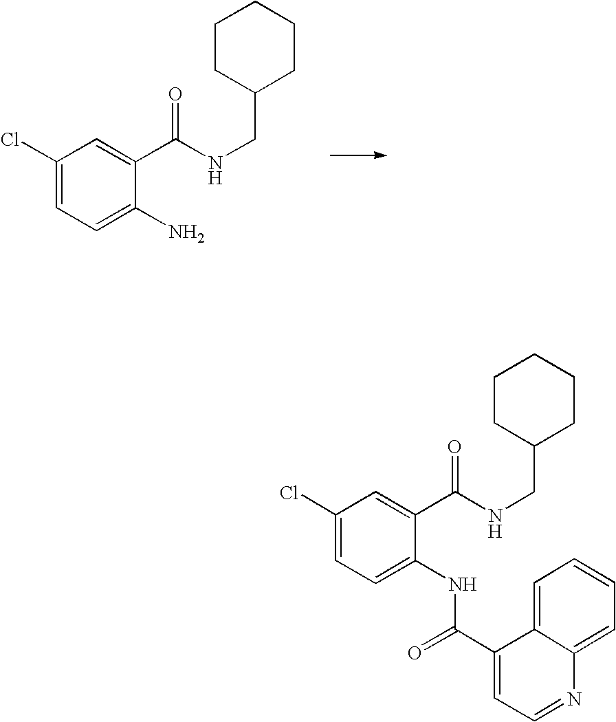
C1(Cl)=CC=C(N)C(C(NCC2CCCCC2)=O)=C1.C1(Cl)=CC=C(NC(C2=CC=NC3=CC=CC=C23)=O)C(C(NCC2CCCCC2)=O)=C1
